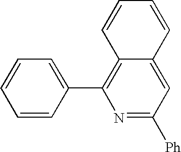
C1=CC=CC2=CC([Ph])=NC(C3=CC=CC=C3)=C12
